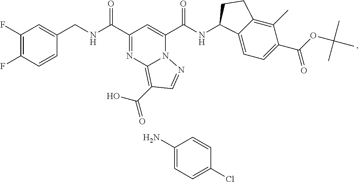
C1(F)=C(F)C=CC(CNC(=O)C2=NC3=C(C(O)=O)C=NN3C(C(NC3C4=CC=C(C(OC(C)(C)C)=O)C(C)=C4CC3)=O)=C2)=C1.NC1=CC=C(Cl)C=C1
